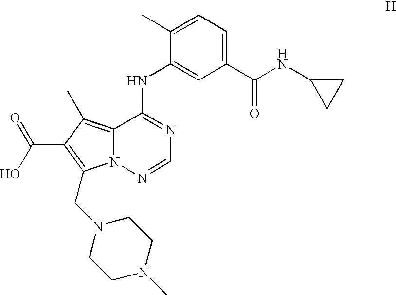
C1(C)=CC=C(C(NC2CC2)=O)C=C1NC1=NC=NN2C1=C(C)C(C(O)=O)=C2CN1CCN(C)CC1
